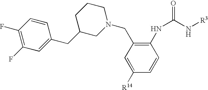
C1=C([R14])C=CC(NC(=O)N[R3])=C1CN1CCCC(CC2=CC(F)=C(F)C=C2)C1
